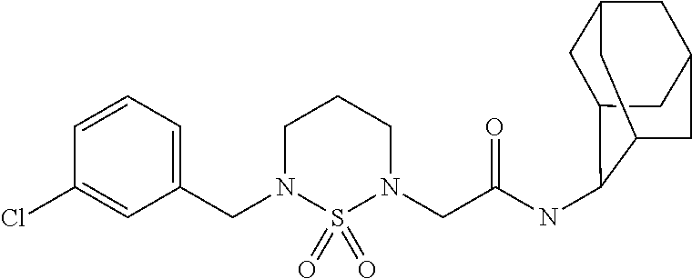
C1(CN2S(=O)(=O)N(CC(NC3C4CC5CC(CC3C5)C4)=O)CCC2)=CC=CC(Cl)=C1
